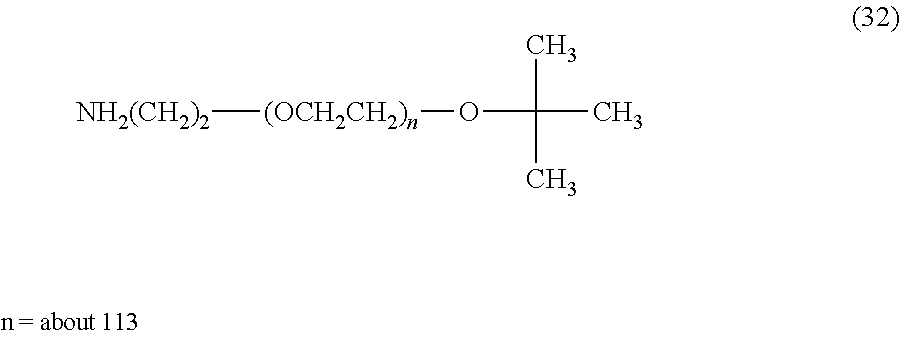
[NH2(CH2)2][(OCH2CH2)n]OC(C)(C)C
